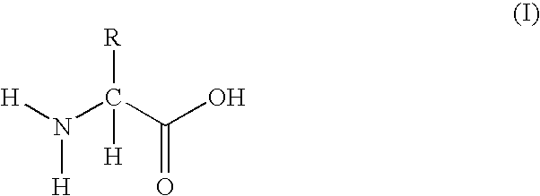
[H]N(C(C(O)=O)([R])[H])[H]
